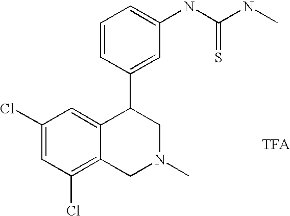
C1(Cl)=CC(Cl)=C2C(=C1)C(C1=CC(NC(NC)=S)=CC=C1)CN(C)C2.[TFA]
